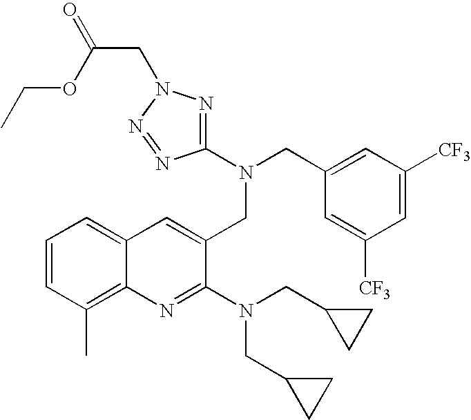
C12=CC=CC(C)=C1N=C(N(CC1CC1)CC1CC1)C(CN(C1=NN(CC(OCC)=O)N=N1)CC1=CC([CF3])=CC([CF3])=C1)=C2
